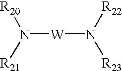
N([W]N([R23])[R22])([R20])[R21]
